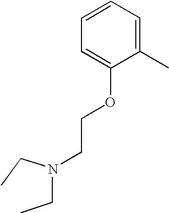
C(N(CC)CCOC1=CC=CC=C1C)C
